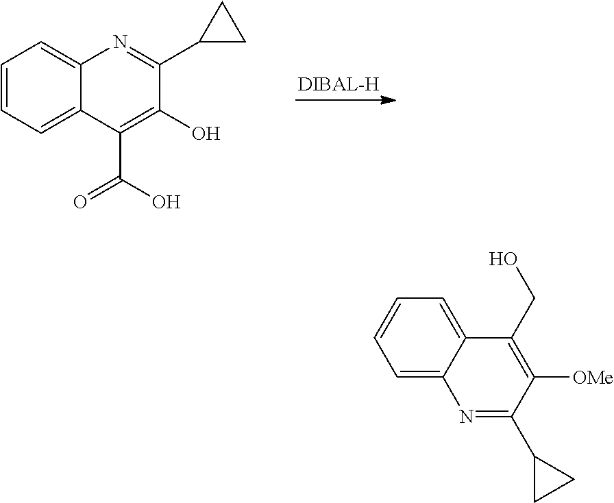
C1=CC=C2C(=C1)N=C(C1CC1)C(O)=C2C(O)=O.C1=CC=C2C(=C1)C(CO)=C([OMe])C(C1CC1)=N2
